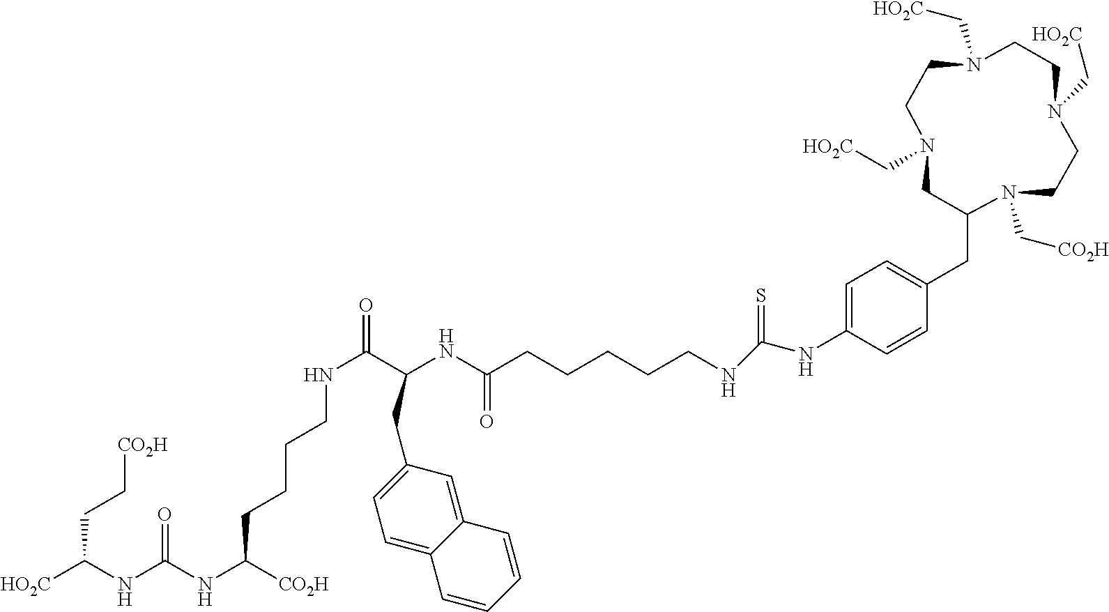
N1(C[HO2C])CCN(C[HO2C])CCN(C[HO2C])CCN(C[CO2H])C(CC2=CC=C(NC(NCCCCCC(NC(C(NCCCCC(NC(NC([HO2C])CC[CO2H])=O)[CO2H])=O)CC3=CC=C4C(=C3)C=CC=C4)=O)=S)C=C2)C1
